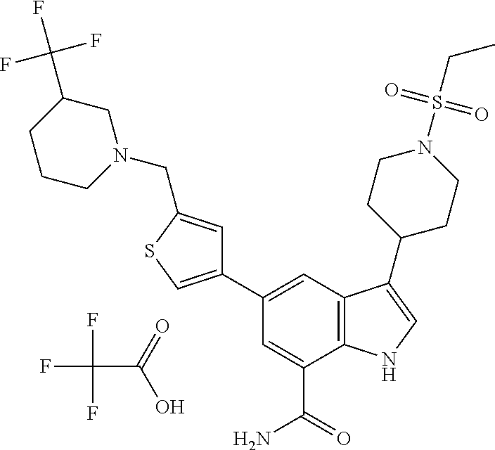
C1=C(C(=O)N)C2=C(C=C1C1=CSC(CN3CC(C(F)(F)F)CCC3)=C1)C(C1CCN(S(CC)(=O)=O)CC1)=CN2.FC(F)(F)C(=O)O
